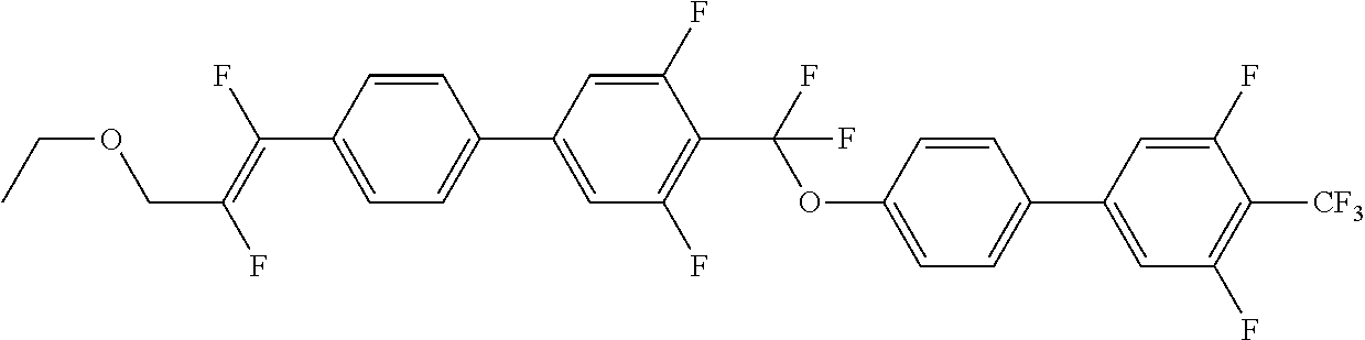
C1=CC(C(=C(F)COCC)F)=CC=C1C1=CC(F)=C(C(OC2=CC=C(C3=CC(F)=C([CF3])C(F)=C3)C=C2)(F)F)C(F)=C1
